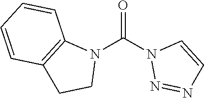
O=C(N1N=NC=C1)N1C2=C(CC1)C=CC=C2
